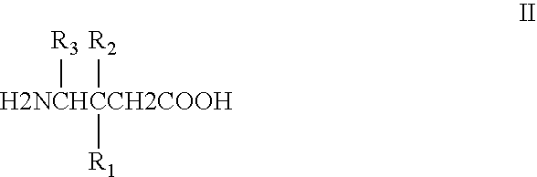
[H2NCH][R3].[R2][CCH2COOH][R1]
